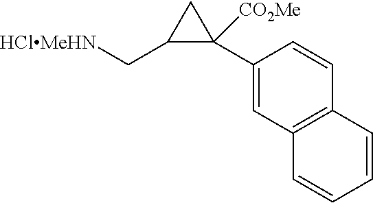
C1(C2([CO2Me])C(C[HClMeHN])C2)=CC2=C(C=C1)C=CC=C2
